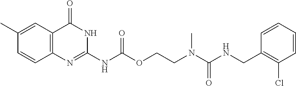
C1=CC(CNC(N(CCOC(NC2=NC3=C(C(=O)N2)C=C(C)C=C3)=O)C)=O)=C(Cl)C=C1
